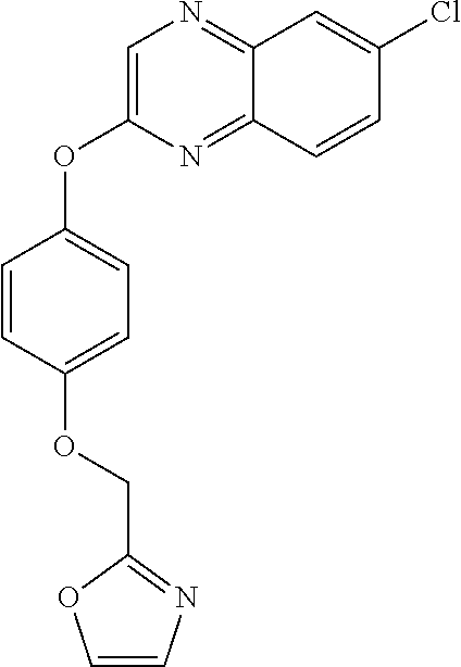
C1=C(OC2=CC=C(OCC3=NC=CO3)C=C2)N=C2C(=N1)C=C(Cl)C=C2
